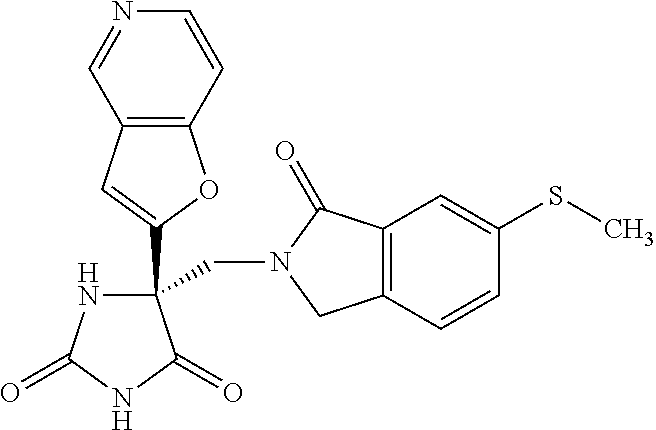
C1(C2(CN3CC4=C(C3=O)C=C(SC)C=C4)NC(=O)NC2=O)=CC2=C(O1)C=CN=C2
